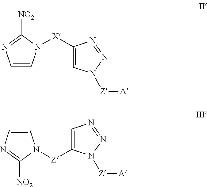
C1=CN=C([NO2])N1[X]C1=CN([Z][A])N=N1.C1=C([Z]N2C=CN=C2[NO2])N([Z][A])N=N1
